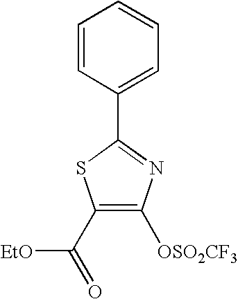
C1=CC(C2=NC([OSO2CF3])=C(C([EtO])=O)S2)=CC=C1
